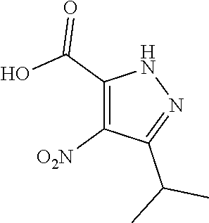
N1C(C(O)=O)=C([O2N])C(C(C)C)=N1
